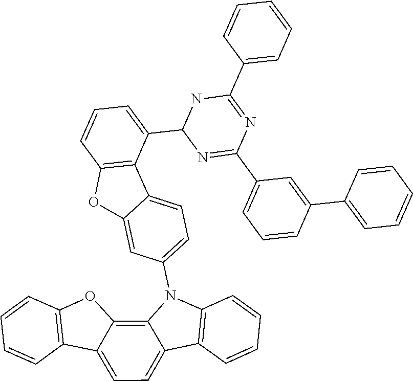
C12=C(C(C3N=C(C4=CC=CC(C5=CC=CC=C5)=C4)N=C(C4=CC=CC=C4)N3)=CC=C1)C1=CC=C(N3C4=C5C(=CC=C4C4=C3C=CC=C4)C3=C(O5)C=CC=C3)C=C1O2
